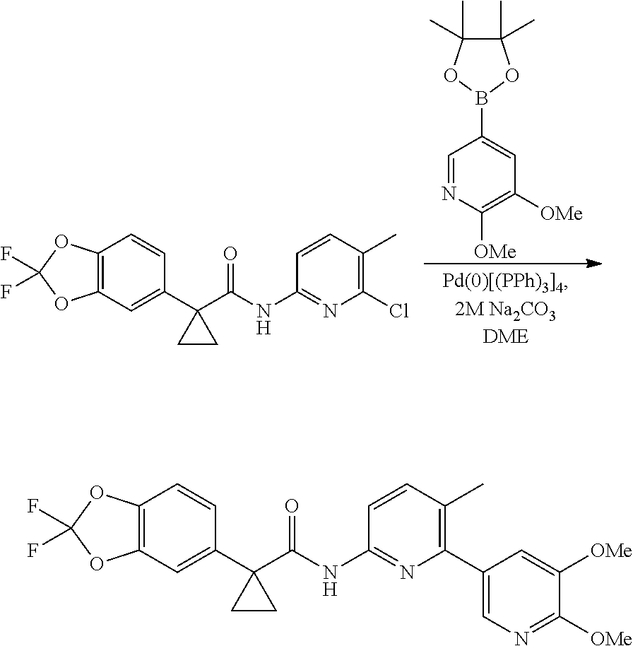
C1(C)(C)C(C)(C)OB(C2=CC([OMe])=C([OMe])N=C2)O1.C12=C(C=C(C3(C(NC4=NC(Cl)=C(C)C=C4)=O)CC3)C=C1)OC(F)(F)O2.C12=C(C=C(C3(C(NC4=NC(C5=CN=C([OMe])C([OMe])=C5)=C(C)C=C4)=O)CC3)C=C1)OC(F)(F)O2
